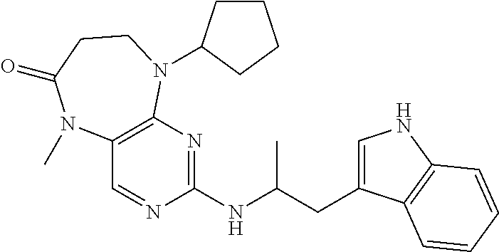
C(NC1=NC2=C(C=N1)N(C)C(=O)CCN2C1CCCC1)(CC1=CNC2=C1C=CC=C2)C
